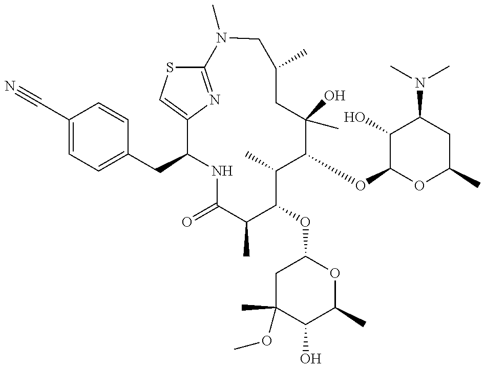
C1(C#N)=CC=C(CC2NC(=O)C(C)C(OC3CC(C)(OC)C(O)C(C)O3)C(C)C(OC3OC(C)CC(N(C)C)C3O)C(O)(C)CC(C)CN(C)C3=NC2=CS3)C=C1
